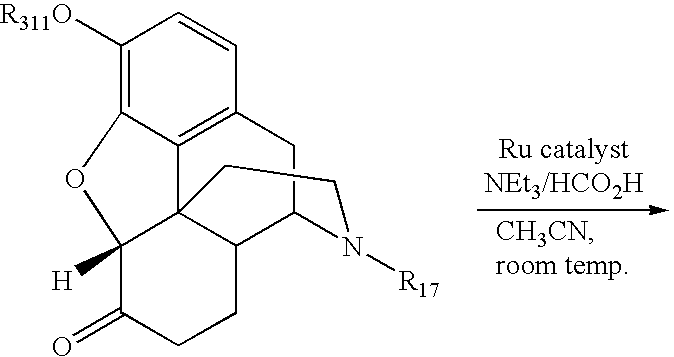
C1([R311O])=C2C3=C(C=C1)CC1C4C3(C([H])(C(=O)CC4)O2)CCN1[R17]
